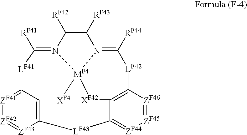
[LF41]1C([RF41])=N2C([RF42])=C([RF43])N3=C([RF44])[LF42]C4=C5C(=[ZF44][ZF45]=[ZF46]4)[LF43]C4=C(C1=[ZF41][ZF42]=[ZF43]4)[XF41][MF4]23[XF42]5
